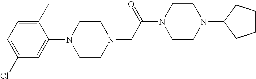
C1(C)=CC=C(Cl)C=C1N1CCN(CC(N2CCN(C3CCCC3)CC2)=O)CC1
